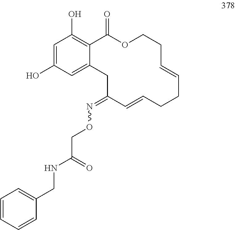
C1=C(O)C=C2C(=C1O)C(=O)OCCC=CCCC=CC(=NOCC(NCC1=CC=CC=C1)=O)C2
